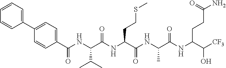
C1=CC(C(NC(C(NC(C(NC(C(NC(C([CF3])O)CCC(N)=O)=O)C)=O)CCSC)=O)C(C)C)=O)=CC=C1C1=CC=CC=C1
